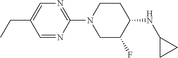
C1=NC(N2CC(F)C(NC3CC3)CC2)=NC=C1CC
